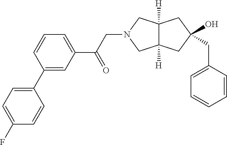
C1=CC=C(C(CN2CC3([H])C([H])(C2)CC(CC2=CC=CC=C2)(O)C3)=O)C=C1C1=CC=C(F)C=C1
